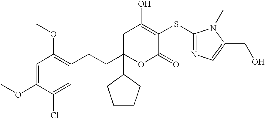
C1C(CCC2=C(OC)C=C(OC)C(Cl)=C2)(C2CCCC2)OC(=O)C(SC2=NC=C(CO)N2C)=C1O
